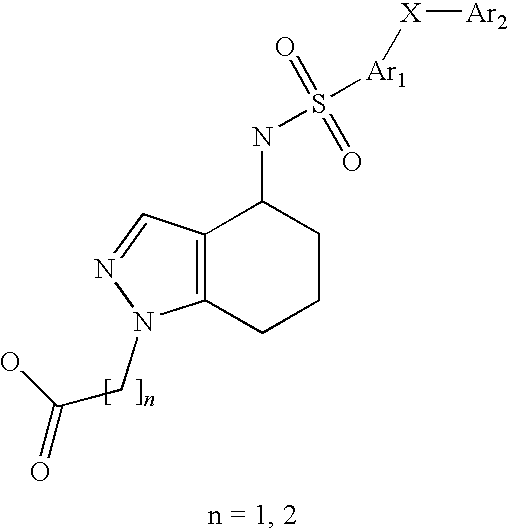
S(NC1C2=C(CCC1)N(CC(=O)O)N=C2)(=O)(=O)[Ar1][X][Ar2]
